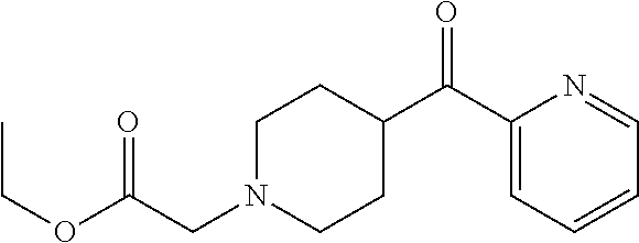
C1N(CC(OCC)=O)CCC(C(=O)C2=CC=CC=N2)C1
